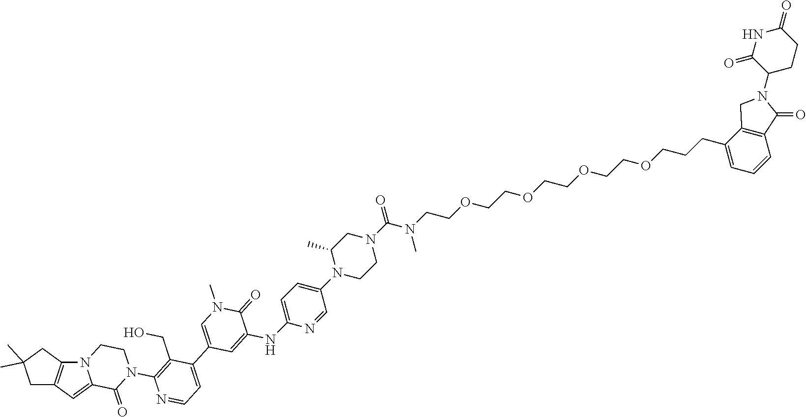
C1=C2C(=O)N(C3=C(CO)C(C4=CN(C)C(=O)C(NC5=CC=C(N6CCN(C(N(CCOCCOCCOCCOCCCC7=CC=CC8=C7CN(C7C(=O)NC(=O)CC7)C8=O)C)=O)CC6C)C=N5)=C4)=CC=N3)CCN2C2=C1CC(C)(C)C2
